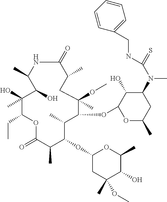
C1(=O)NC(C)C(O)C(O)(C)C(CC)OC(=O)C(C)C(OC2CC(C)(OC)C(O)C(C)O2)C(C)C(OC2OC(C)CC(N(C(=S)NCC3=CC=CC=C3)C)C2O)C(OC)(C)CC1C
